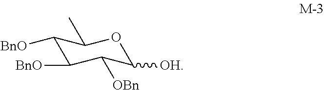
C1([BnO])C([BnO])C([OBn])C([OH])OC1C
